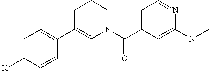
C1=C(Cl)C=CC(C2=CN(C(=O)C3=CC=NC(N(C)C)=C3)CCC2)=C1
